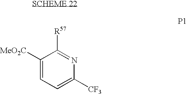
C1([MeO2C])=CC=C([CF3])N=C1[R57]
